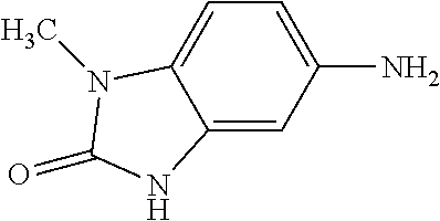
C1=C2C(=CC(N)=C1)NC(=O)N2C
